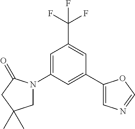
C1=C(N2CC(C)(C)CC2=O)C=C(C2=CN=CO2)C=C1C(F)(F)F
